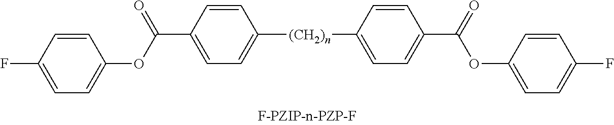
C(C1=CC=C([(CH2)n]C2=CC=C(C(=O)OC3=CC=C(F)C=C3)C=C2)C=C1)(OC1=CC=C(F)C=C1)=O
